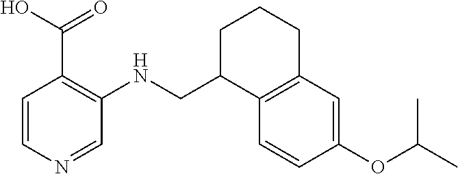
C1=CN=CC(NCC2C3=C(CCC2)C=C(OC(C)C)C=C3)=C1C(=O)O
